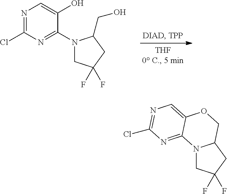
N1=C(Cl)N=C(N2CC(F)(F)CC2CO)C(O)=C1.N12CC(F)(F)CC1COC1=CN=C(Cl)N=C21
